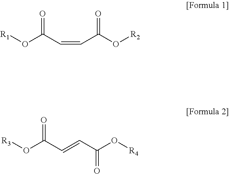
[R3]OC(C=CC(O[R4])=O)=O.[R1]OC(C=CC(O[R2])=O)=O
